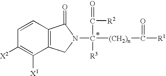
C12=C(C=CC([X2])=C1[X1])C(=O)N(C(C(=O)[R2])([R3])[(CH2)n]C(=O)[R1])C2
